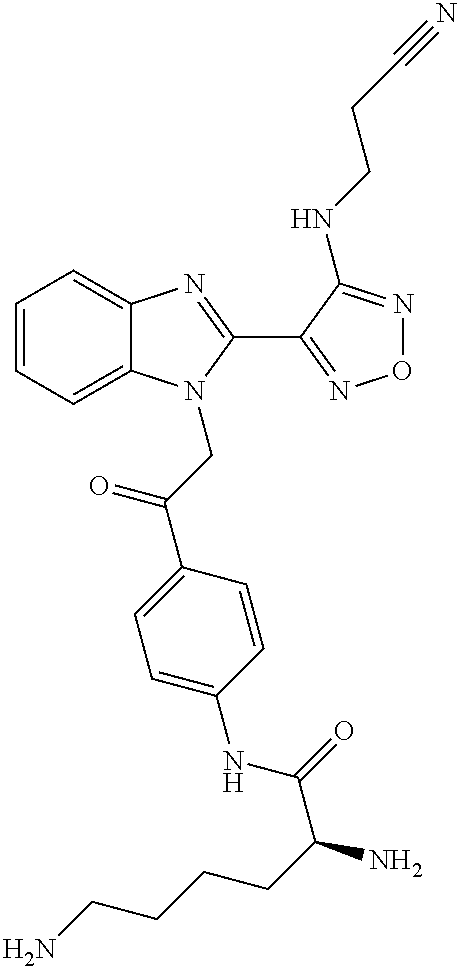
C1=CC=C2C(=C1)N=C(C1=NON=C1NCCC#N)N2CC(C1=CC=C(NC(C(N)CCCCN)=O)C=C1)=O
